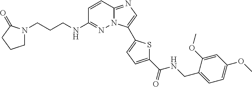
C1=CC2=NC=C(C3=CC=C(C(NCC4=CC=C(OC)C=C4OC)=O)S3)N2N=C1NCCCN1CCCC1=O
